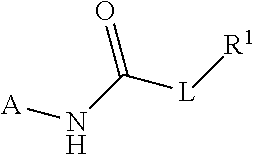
C([L][R1])(N[A])=O
